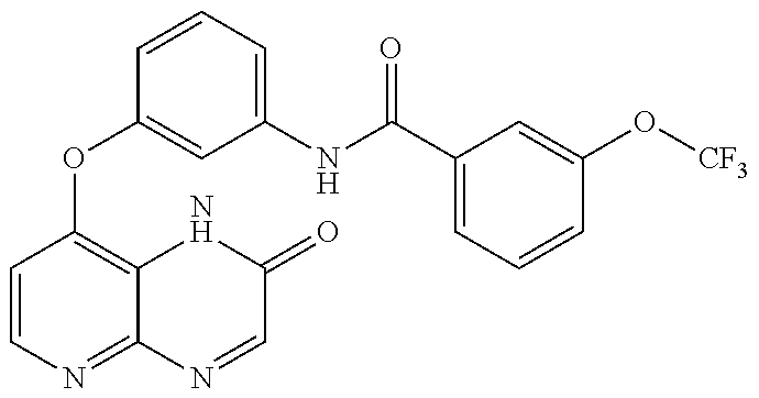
C1=CN=C2C(=C1OC1=CC(NC(=O)C3=CC=CC(O[CF3])=C3)=CC=C1)NC(=O)C=N2
